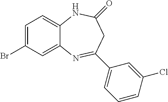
C12=CC=C(Br)C=C1N=C(C1=CC=CC(Cl)=C1)CC(=O)N2
